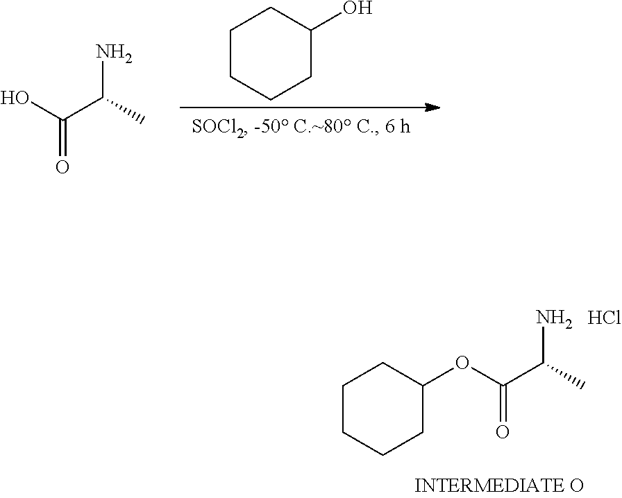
O(C(C(C)N)=O)C1CCCCC1.Cl.OC(C(C)N)=O.C1(O)CCCCC1
